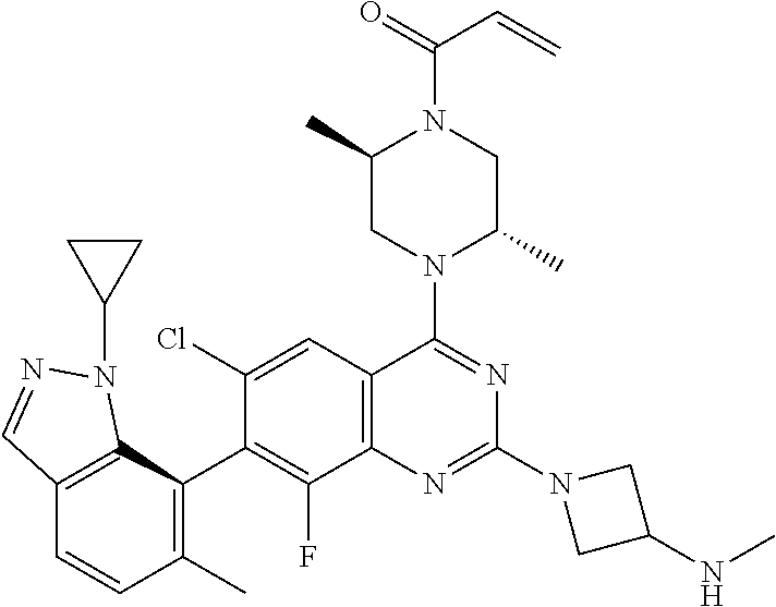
C12=C(C(C3=C(F)C4=C(C=C3Cl)C(N3C(C)CN(C(C=C)=O)C(C)C3)=NC(N3CC(NC)C3)=N4)=C(C)C=C1)N(C1CC1)N=C2
